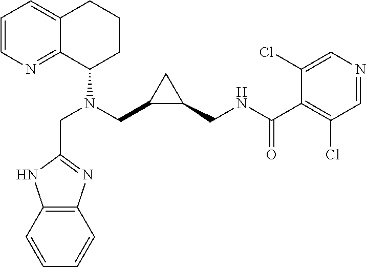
C1=CN=C2C(=C1)CCCC2N(CC1C(CNC(C2=C(Cl)C=NC=C2Cl)=O)C1)CC1=NC2=C(N1)C=CC=C2
